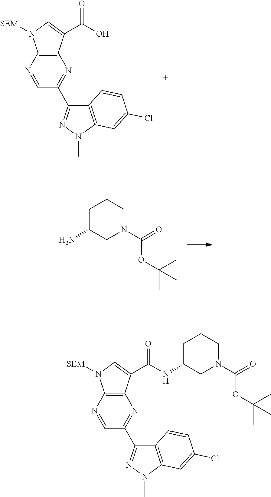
C12=C(N=CC(C3=NN(C)C4=C3C=CC(Cl)=C4)=N1)N([SEM])C=C2C(O)=O.C1C(N)CN(C(=O)OC(C)(C)C)CC1.C12=C(N=CC(C3=NN(C)C4=C3C=CC(Cl)=C4)=N1)N([SEM])C=C2C(NC1CN(C(OC(C)(C)C)=O)CCC1)=O
